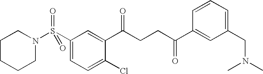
N1(S(C2=CC=C(Cl)C(C(CCC(=O)C3=CC(CN(C)C)=CC=C3)=O)=C2)(=O)=O)CCCCC1
